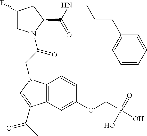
C1(F)CN(C(CN2C3=C(C=C(OCP(O)(=O)O)C=C3)C(C(C)=O)=C2)=O)C(C(NCCCC2=CC=CC=C2)=O)C1
